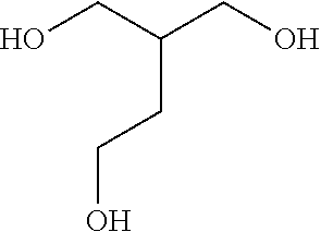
OCC(CO)CCO
